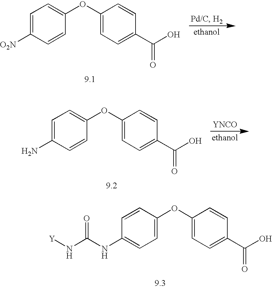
C1=C([O2N])C=CC(OC2=CC=C(C(O)=O)C=C2)=C1.[YNCO].C1=C(N)C=CC(OC2=CC=C(C(O)=O)C=C2)=C1.C1=CC(OC2=CC=C(C(O)=O)C=C2)=CC=C1NC(N[Y])=O
